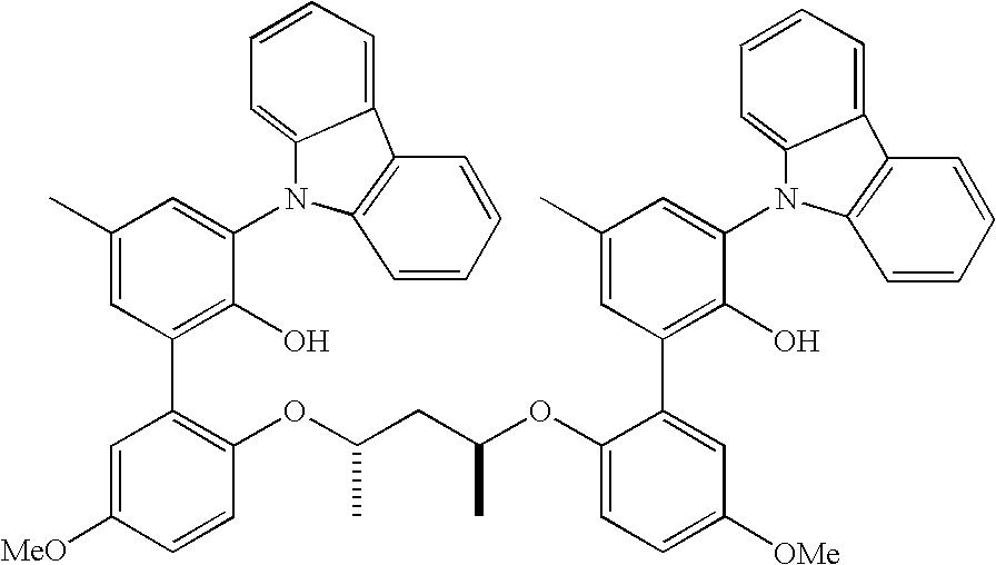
C1(OC(CC(OC2=CC=C([OMe])C=C2C2=C(O)C(N3C4=CC=CC=C4C4=C3C=CC=C4)=CC(C)=C2)C)C)=C(C2=C(O)C(N3C4=CC=CC=C4C4=C3C=CC=C4)=CC(C)=C2)C=C([MeO])C=C1
